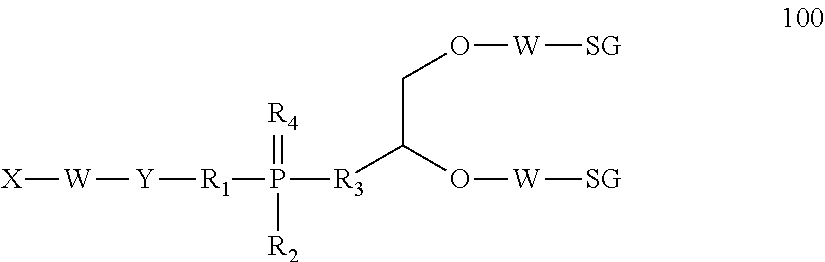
[X][W][Y][R1]P([R3]C(CO[W][SG])O[W][SG])(=[R4])[R2]
